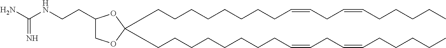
C(CCCCCCCC=CCC=CCCCCC)C1(CCCCCCCCC=CCC=CCCCCC)OC(CCNC(N)=N)CO1
